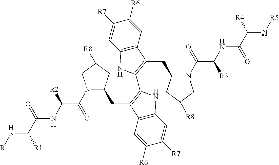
N1(C(C(NC(C(N[R])[R1])=O)[R2])=O)C(CC2=C(C3=C(CC4N(C(C(NC(C(N[R5])[R4])=O)[R3])=O)CC([R8])C4)C4=C(C=C([R7])C([R6])=C4)N3)NC3=C2C=C([R6])C([R7])=C3)CC([R8])C1
